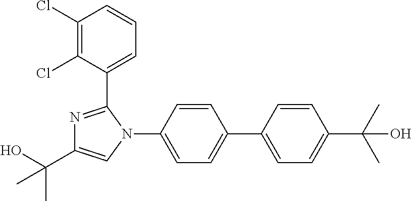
C1=C(C2=CC=C(N3C(C4=CC=CC(Cl)=C4Cl)=NC(C(C)(O)C)=C3)C=C2)C=CC(C(C)(C)O)=C1
